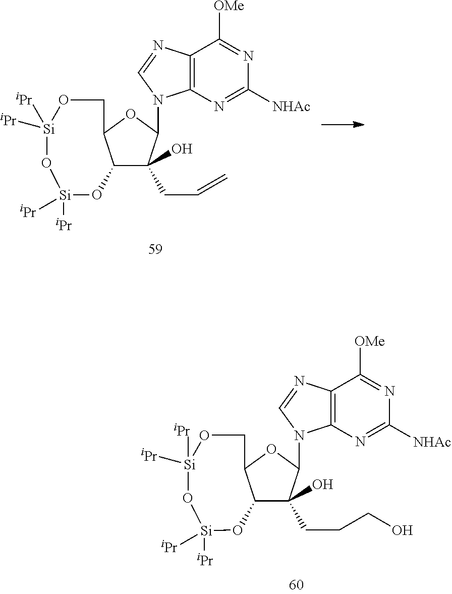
C12C(OC(N3C4=C(N=C3)C([OMe])=NC([NHAc])=N4)C1(CCCO)O)CO[Si]([iPr])([iPr])O[Si]([iPr])([iPr])O2.C12C(OC(N3C4=C(N=C3)C([OMe])=NC([NHAc])=N4)C1(CC=C)O)CO[Si]([iPr])([iPr])O[Si]([iPr])([iPr])O2
